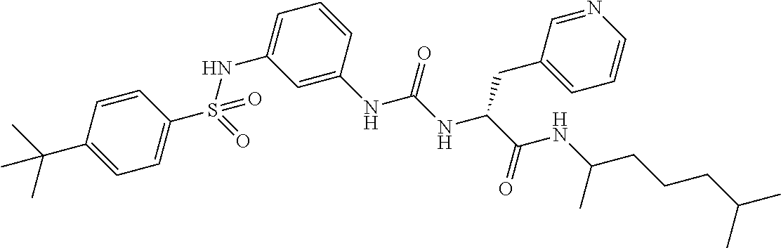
C1(C(C)(C)C)=CC=C(S(=O)(NC2=CC=CC(NC(NC(C(NC(CCCC(C)C)C)=O)CC3=CC=CN=C3)=O)=C2)=O)C=C1
